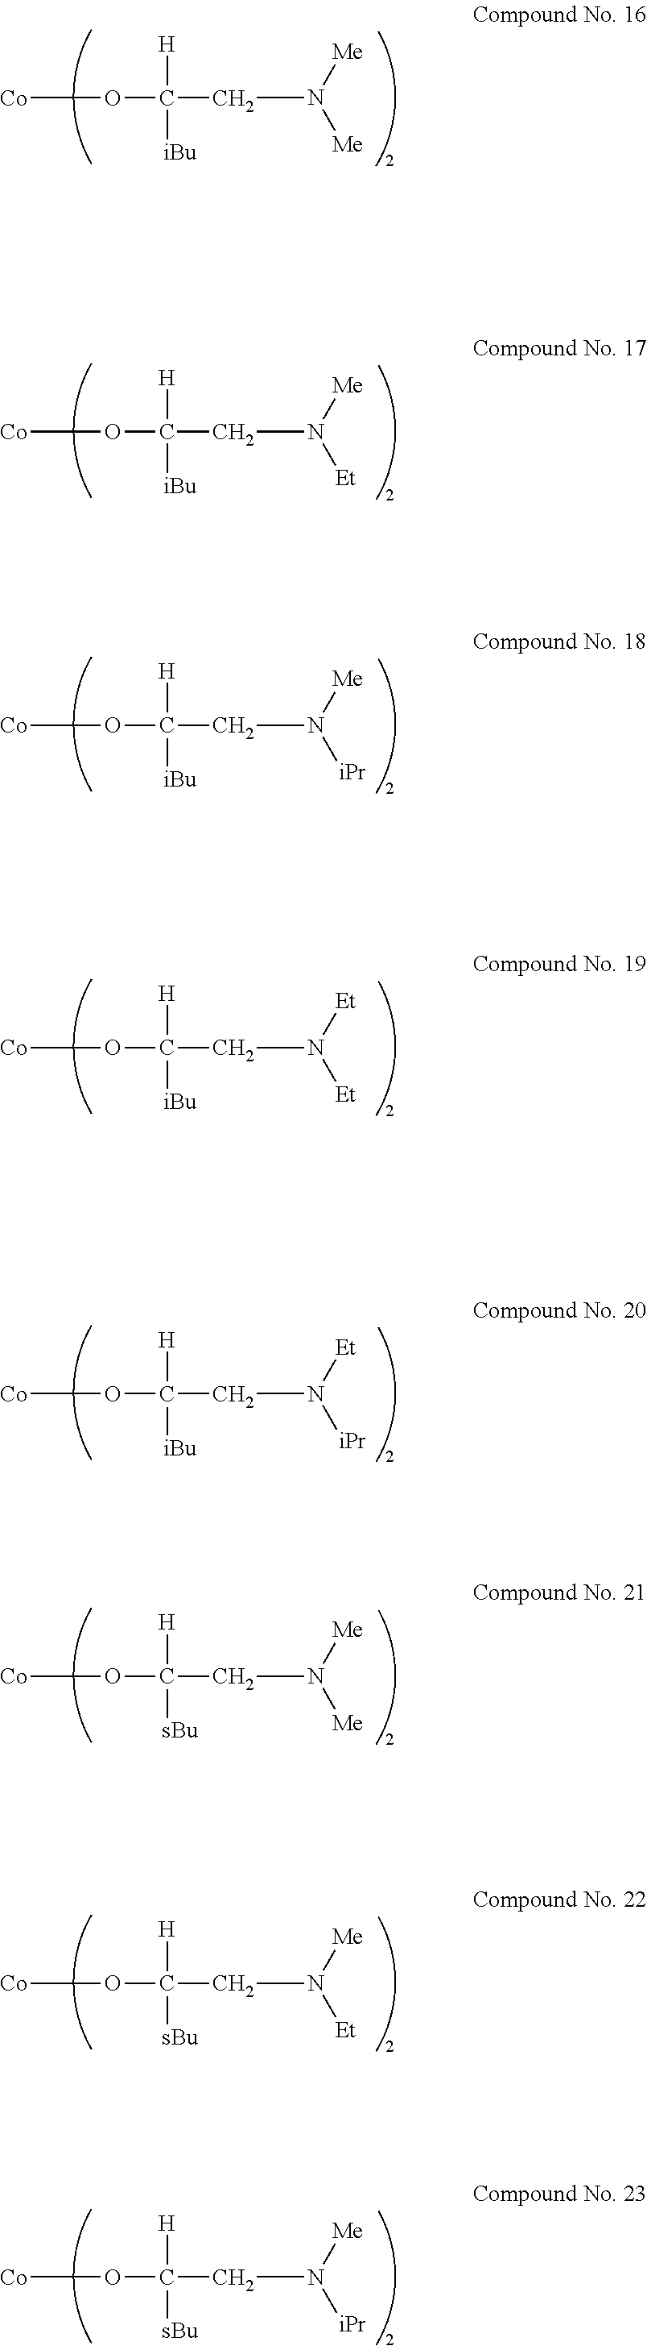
[Co]OC([H])([iBu])CN([Me])[Me].[Co]OC([H])([iBu])CN([Me])[Et].[Co]OC([H])([iBu])CN([Me])[iPr].[Co]OC([H])([iBu])CN([Et])[Et].[Co]OC([H])([iBu])CN([Et])[iPr].[Co]OC([H])([sBu])CN([Me])[Me].[Co]OC([H])([sBu])CN([Me])[Et].[Co]OC([H])([sBu])CN([Me])[iPr]
